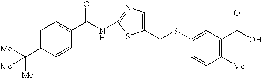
C1=C(C([Me])([Me])[Me])C=CC(C(NC2=NC=C(CSC3=CC(C(O)=O)=C([Me])C=C3)S2)=O)=C1
